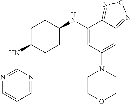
C1=NC(NC2CCC(NC3=CC(N4CCOCC4)=CC4=NON=C34)CC2)=NC=C1
